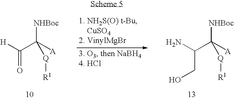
[H]C(C([A])([NHBoc])[Q][R1])=O.NC(C([A])([NHBoc])[Q][R1])CO
